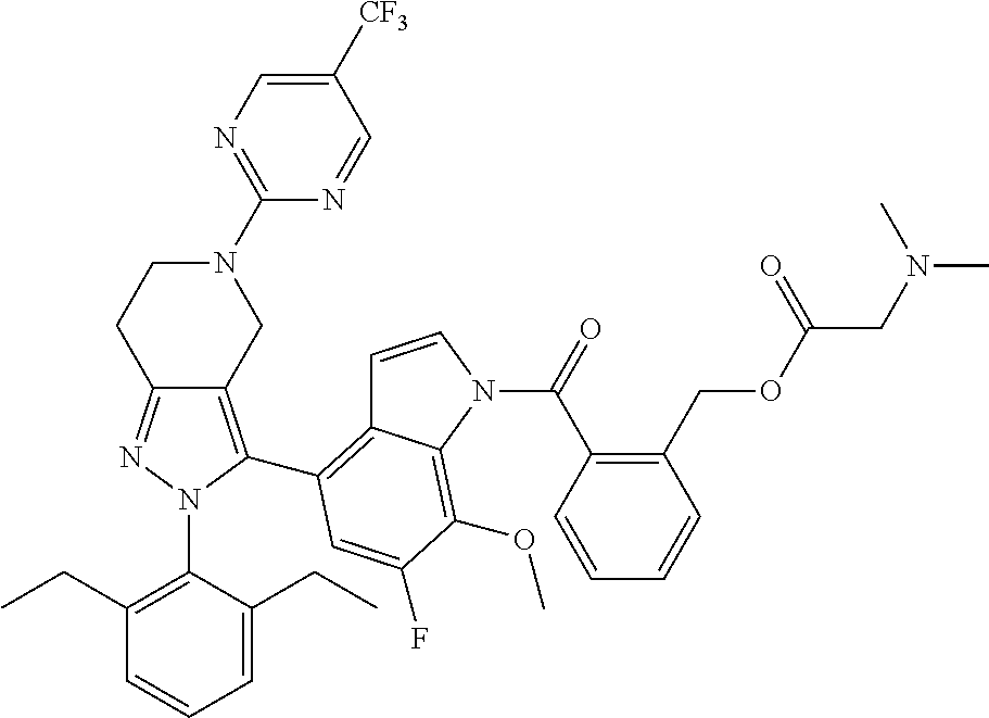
C12=NN(C3=C(CC)C=CC=C3CC)C(C3=C4C=CN(C(C5=C(COC(CN(C)C)=O)C=CC=C5)=O)C4=C(OC)C(F)=C3)=C1CN(C1=NC=C([CF3])C=N1)CC2
